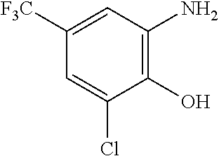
C1(O)=C(N)C=C([F3C])C=C1Cl
